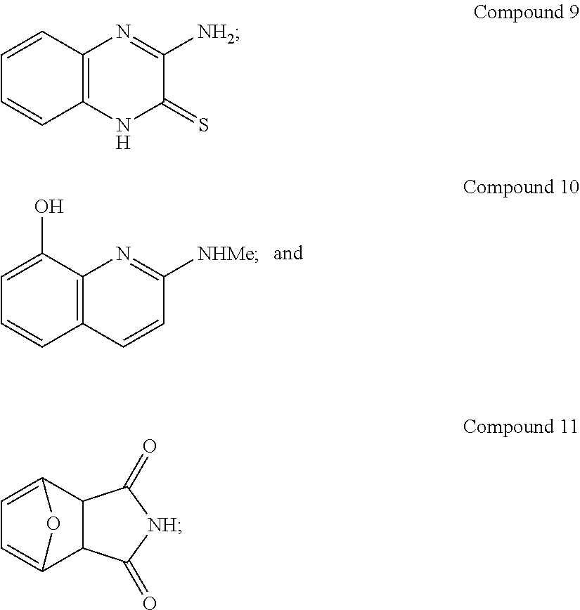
C1=C(O)C2=C(C=C1)C=CC([NHMe])=N2.C1=CC2=C(C=C1)NC(=S)C([NH2])=N2.C1=C2C3C(C(=C1)O2)C(=O)[NH]C3=O
